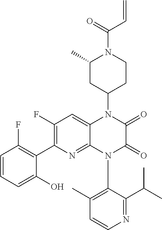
C1(F)=C(C2=C(F)C=CC=C2O)N=C2C(=C1)N(C1CCN(C(=O)C=C)C(C)C1)C(=O)C(=O)N2C1=C(C)C=CN=C1C(C)C
